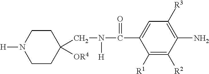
C(N(C(C1=CC([R3])=C(N)C([R2])=C1[R1])=O)[H])C1([OR4])CCN([H])CC1
